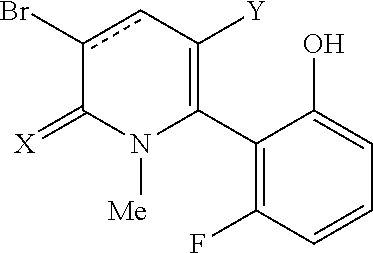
C1(C2=C([Y])cc(Br)C(=[X])N2[Me])=C(F)C=CC=C1O
